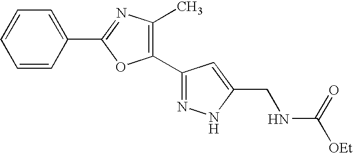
C1=CC(C2=NC(C)=C(C3=NNC(CNC(=O)[OEt])=C3)O2)=CC=C1
